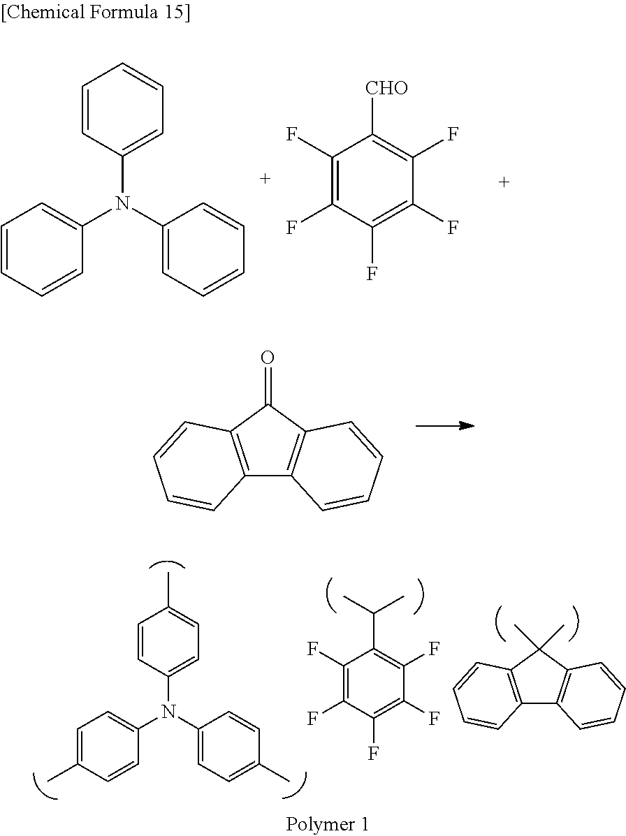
C12=C(C(=O)C3=C1C=CC=C3)C=CC=C2.C1=CC(N(C2=CC=C(C)C=C2)C2=CC=C(C)C=C2)=CC=C1C.C1(F)=C(F)C(F)=C(F)C(F)=C1C(C)C.C12=C(C(C)(C)C3=C1C=CC=C3)C=CC=C2.C1=CC(N(C2=CC=CC=C2)C2=CC=CC=C2)=CC=C1.C1(F)=C(F)C(F)=C(F)C(F)=C1[CHO]
